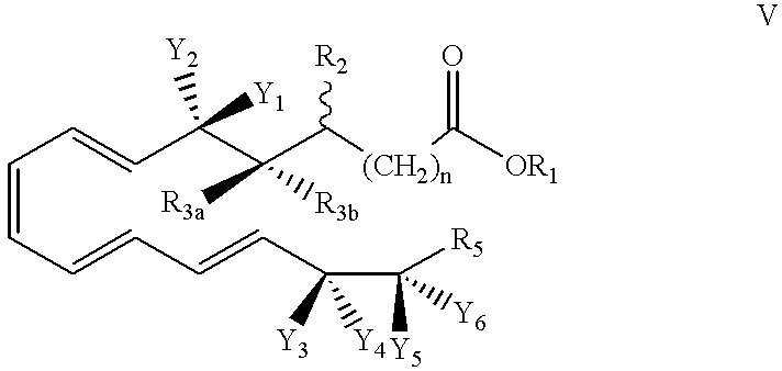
C(=CC=CC=CC(C([R5])([Y5])[Y6])([Y3])[Y4])C=CC(C(C([(CH2)n]C([OR1])=O)[R2])([R3a])[R3b])([Y1])[Y2]
